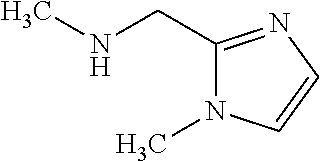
CNCC1=NC=CN1C
